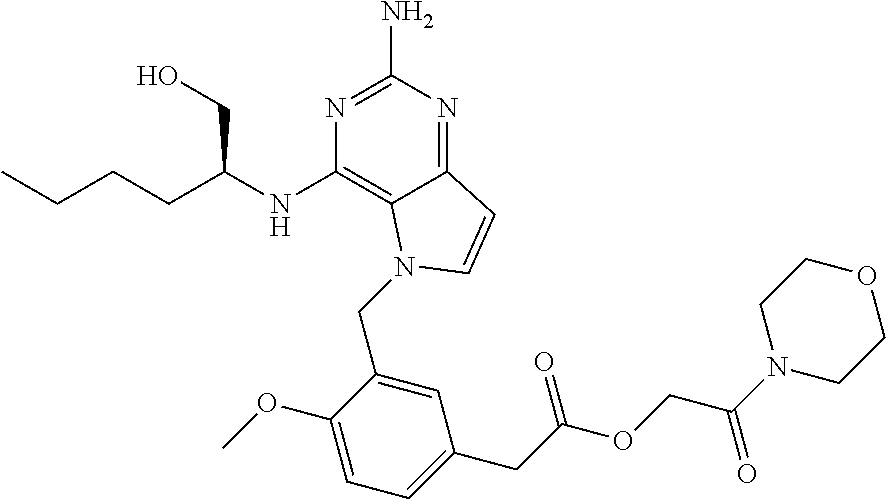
N1=C(N)N=C2C(=C1NC(CCCC)CO)N(CC1=CC(CC(OCC(N3CCOCC3)=O)=O)=CC=C1OC)C=C2
